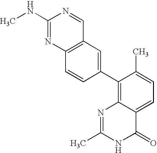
C1(NC)=NC2=C(C=N1)C=C(C1=C3C(=CC=C1C)C(=O)NC(C)=N3)C=C2
